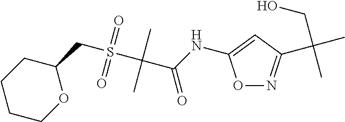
C1COC(CS(C(C(NC2=CC(C(C)(CO)C)=NO2)=O)(C)C)(=O)=O)CC1
